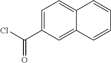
ClC(C1=CC=C2C(=C1)C=CC=C2)=O
